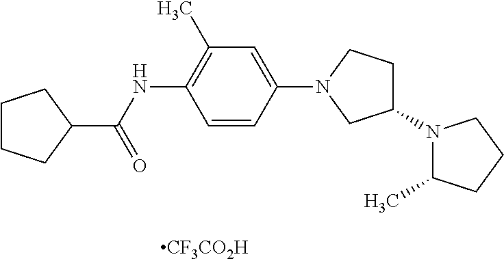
[CF3CO2H].C1(N2C(C)CCC2)CCN(C2=CC(C)=C(NC(C3CCCC3)=O)C=C2)C1
